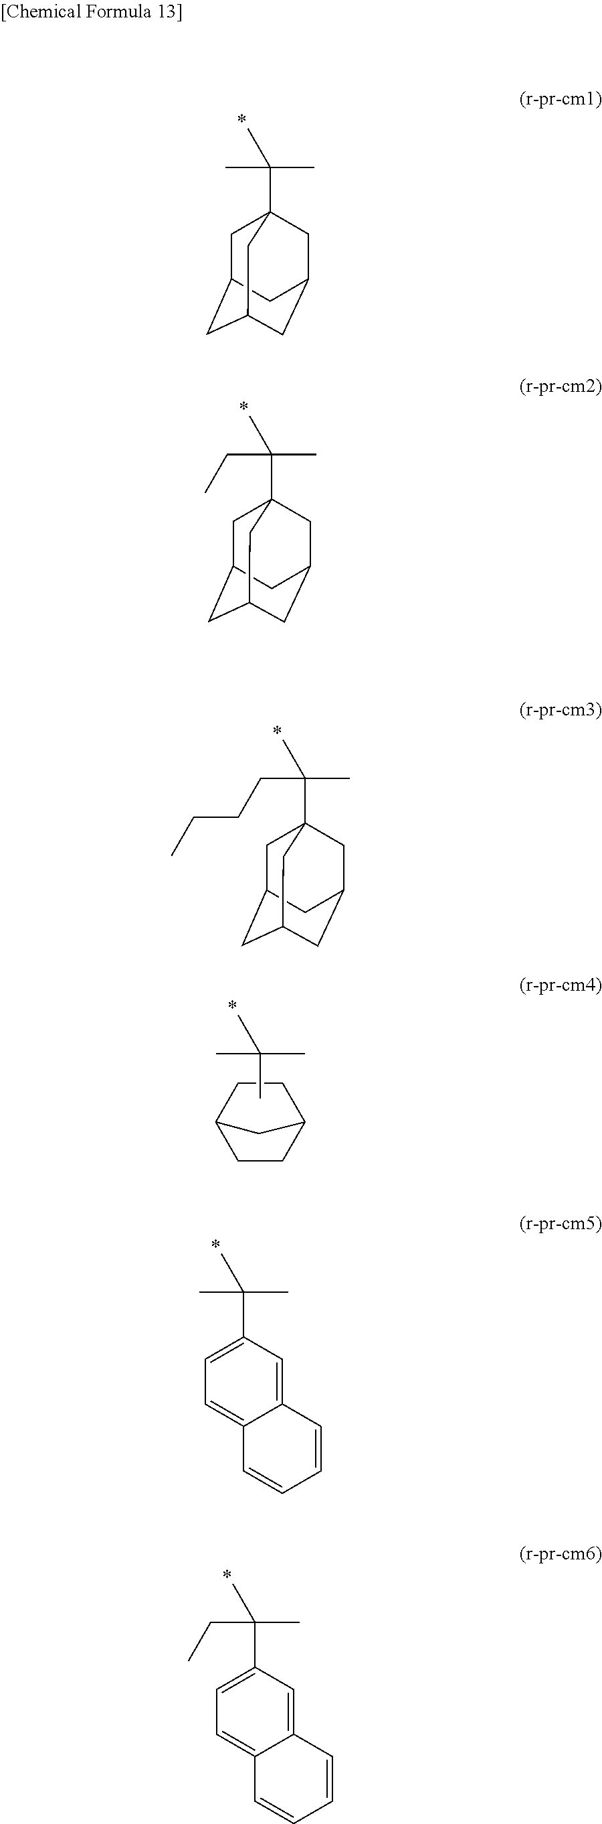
C1C2CC3CC(CC1(C(C)(C)C)C3)C2.C1C2CC3CC(CC1(C(CC)(C)C)C3)C2.C1C2CC3CC(CC1(C(CCCC)(C)C)C3)C2.C1CC2CCC1C2.CC(C)(C)C.C1(C(C)(C)C)=CC=C2C(=C1)C=CC=C2.C1(C(CC)(C)C)=CC=C2C(=C1)C=CC=C2
